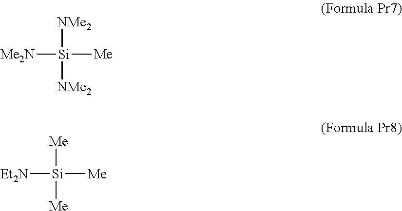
[Me2N][Si]([Me])([NMe2])[NMe2].[Et2N][Si]([Me])([Me])[Me]
